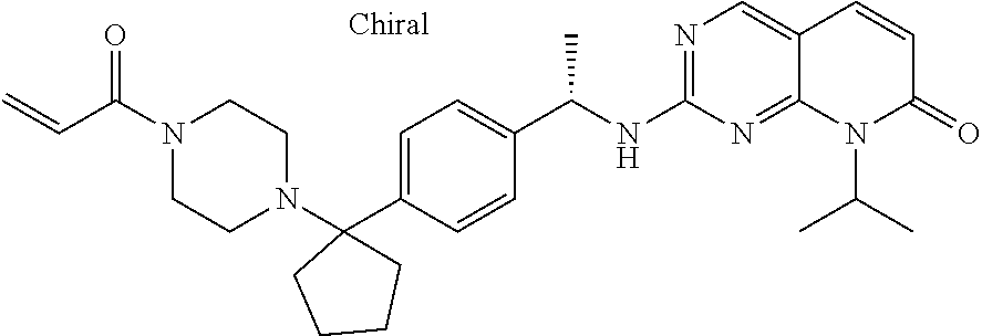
N1=C(NC(C2=CC=C(C3(N4CCN(C(C=C)=O)CC4)CCCC3)C=C2)C)N=C2C(=C1)C=CC(=O)N2C(C)C
